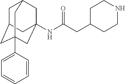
C1C2CC3(C4=CC=CC=C4)CC(NC(CC4CCNCC4)=O)(CC1C3)C2
